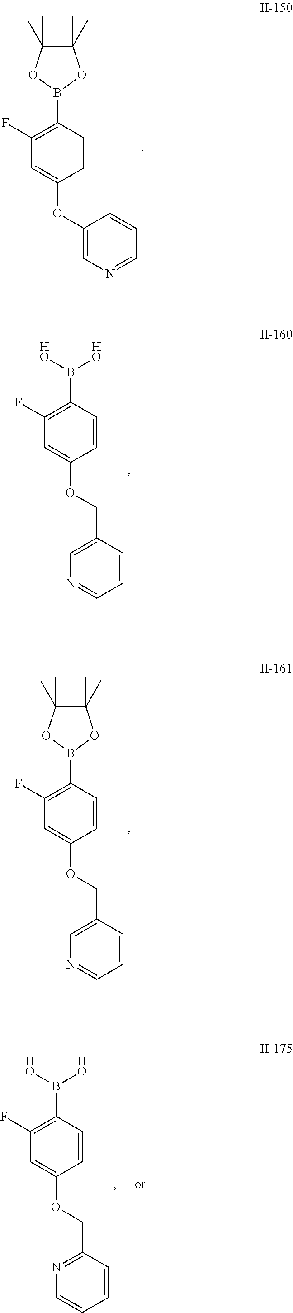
C1=C(OC2=CN=CC=C2)C=CC(B2OC(C)(C)C(C)(C)O2)=C1F.C1=C(OCC2=CN=CC=C2)C=CC(B([HO])[HO])=C1F.C1=C(OCC2=CN=CC=C2)C=CC(B2OC(C)(C)C(C)(C)O2)=C1F.C1=C(OCC2=NC=CC=C2)C=CC(B([HO])[HO])=C1F
